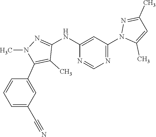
C1(NC2=NN(C)C(C3=CC(C#N)=CC=C3)=C2C)=CC(N2C(C)=CC(C)=N2)=NC=N1
